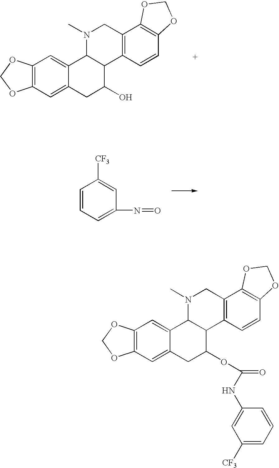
C12=C(C=C3C(=C1)C1C(C(O)C3)C3=C(CN1C)C1=C(C=C3)OCO1)OCO2.C1=CC=C(N=O)C=C1[CF3].C12=C(C=C3C(=C1)C1C(C(OC(NC4=CC([CF3])=CC=C4)=O)C3)C3=C(CN1C)C1=C(C=C3)OCO1)OCO2
